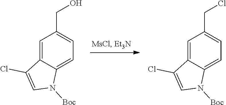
C1=C2C(=CC(CO)=C1)C(Cl)=CN2[Boc].C1=C2C(=CC(CCl)=C1)C(Cl)=CN2[Boc]
